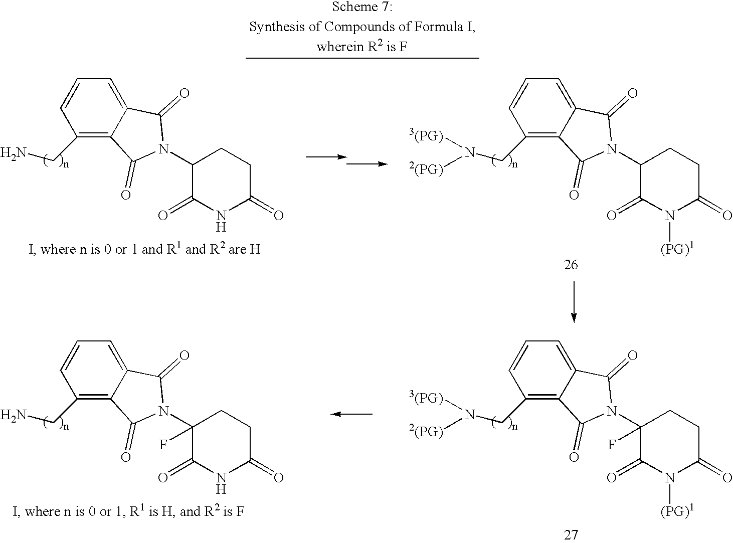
C1(CN)=C2C(=CC=C1)C(=O)N(C1C(=O)NC(=O)CC1)C2=O.C1(CN([2(PG)])[3(PG)])=C2C(=CC=C1)C(=O)N(C1C(=O)N([(PG)1])C(=O)CC1)C2=O.C1(CN)=C2C(=CC=C1)C(=O)N(C1(F)C(=O)NC(=O)CC1)C2=O.C1(CN([2(PG)])[3(PG)])=C2C(=CC=C1)C(=O)N(C1(F)C(=O)N([(PG)1])C(=O)CC1)C2=O
